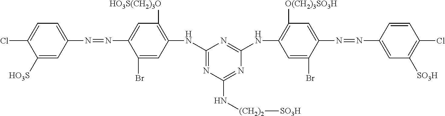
C1(NC2=C([HO3S(CH2)3O])C=C(N=NC3=CC=C(Cl)C([HO3S])=C3)C(Br)=C2)=NC(N[(CH2)2][SO3H])=NC(NC2=C([O(CH2)3SO3H])C=C(N=NC3=CC([SO3H])=C(Cl)C=C3)C(Br)=C2)=N1
